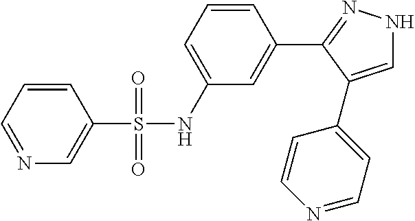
C1=CC=NC=C1S(NC1=CC=CC(C2=NNC=C2C2=CC=NC=C2)=C1)(=O)=O
